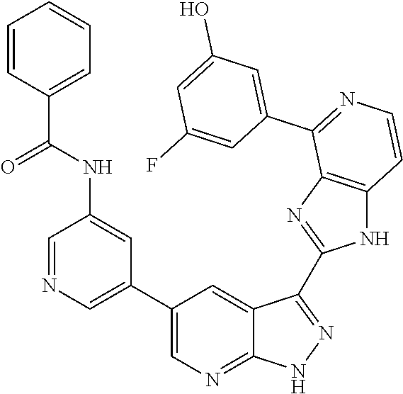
C1=NC=C(C2=CN=C3C(=C2)C(C2=NC4=C(N2)C=CN=C4C2=CC(O)=CC(F)=C2)=NN3)C=C1NC(C1=CC=CC=C1)=O
